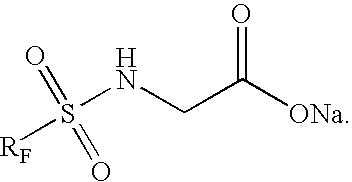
S(NCC([ONa])=O)([RF])(=O)=O
